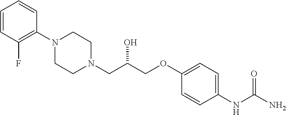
C1=CC(F)=C(N2CCN(CC(COC3=CC=C(NC(N)=O)C=C3)O)CC2)C=C1
